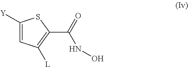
C1([Y])=CC([L])=C(C(=O)NO)S1
